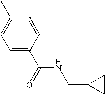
C1=C(C(=O)NCC2CC2)C=CC(C)=C1
